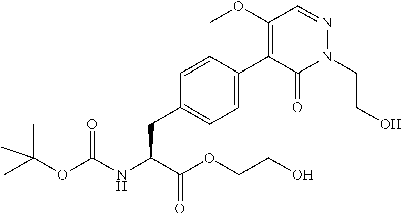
O(C(NC(C(=O)OCCO)CC1=CC=C(C2=C(OC)C=NN(CCO)C2=O)C=C1)=O)C(C)(C)C
